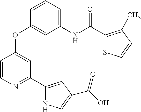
C1(NC(C2=C(C)C=CS2)=O)=CC=CC(OC2=CC(C3=CC(C(=O)O)=CN3)=NC=C2)=C1
